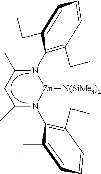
N1(C2=C(CC)C=CC=C2CC)C(C)CC(C)N(C2=C(CC)C=CC=C2CC)[Zn]1[N(SiMe3)2]
